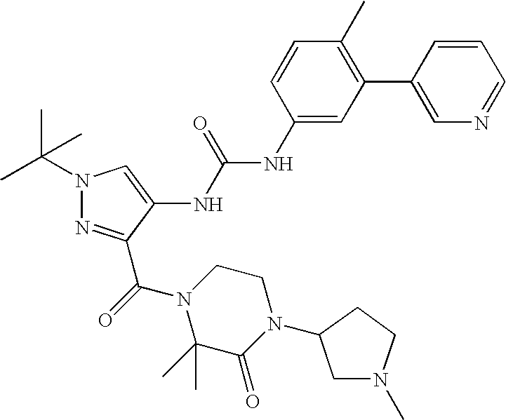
N1(C(C)(C)C)N=C(C(=O)N2C(C)(C)C(=O)N(C3CN(C)CC3)CC2)C(NC(NC2=CC(C3=CN=CC=C3)=C(C)C=C2)=O)=C1
